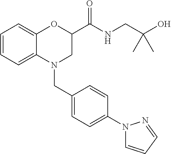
C1=CC=C2C(=C1)OC(C(NCC(O)(C)C)=O)CN2CC1=CC=C(N2C=CC=N2)C=C1
